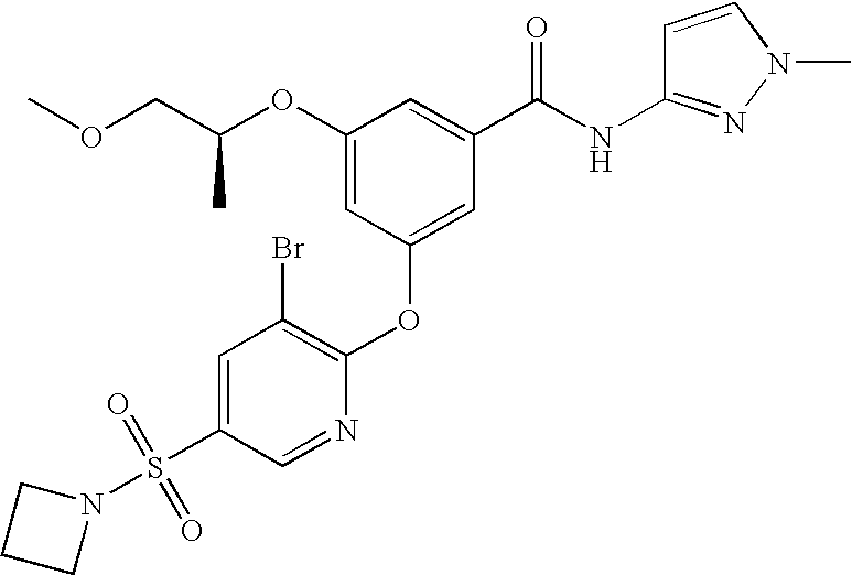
O(CC(OC1=CC(OC2=C(Br)C=C(S(N3CCC3)(=O)=O)C=N2)=CC(C(=O)NC2=NN(C)C=C2)=C1)C)C
